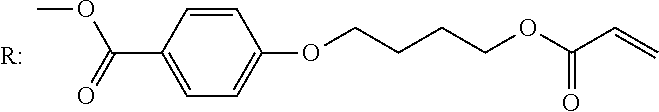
[R:].COC(=O)C1=CC=C(OCCCCOC(=O)C=C)C=C1
